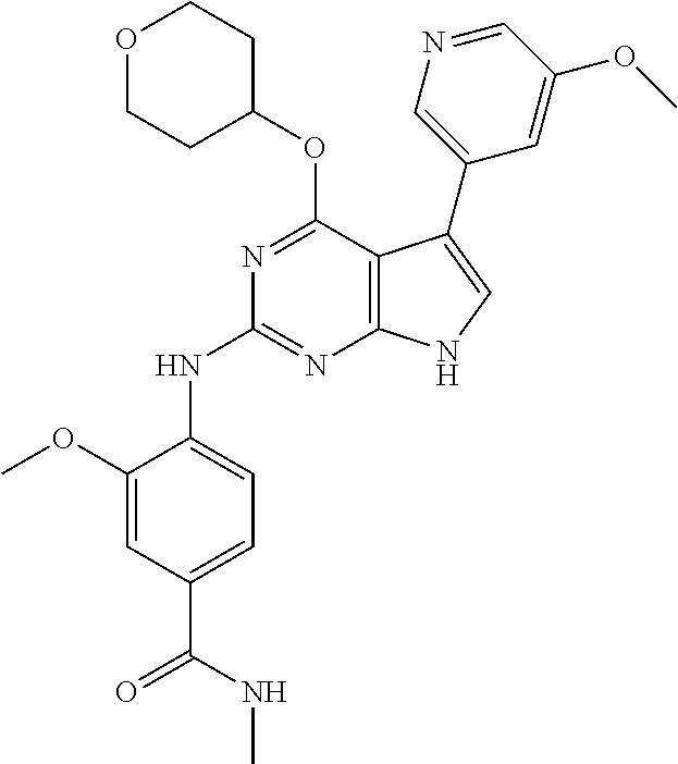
N1=C(OC2CCOCC2)C2=C(N=C1NC1=CC=C(C(=O)NC)C=C1OC)NC=C2C1=CN=CC(OC)=C1
